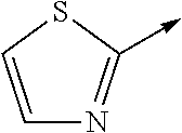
C1=CSC(->C)=N1
